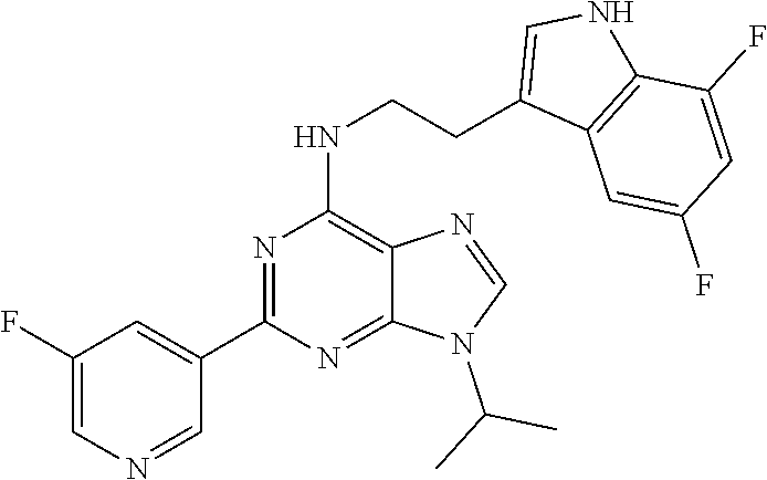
N(CCC1=CNC2=C1C=C(F)C=C2F)C1=C2C(=NC(C3=CC(F)=CN=C3)=N1)N(C(C)C)C=N2
